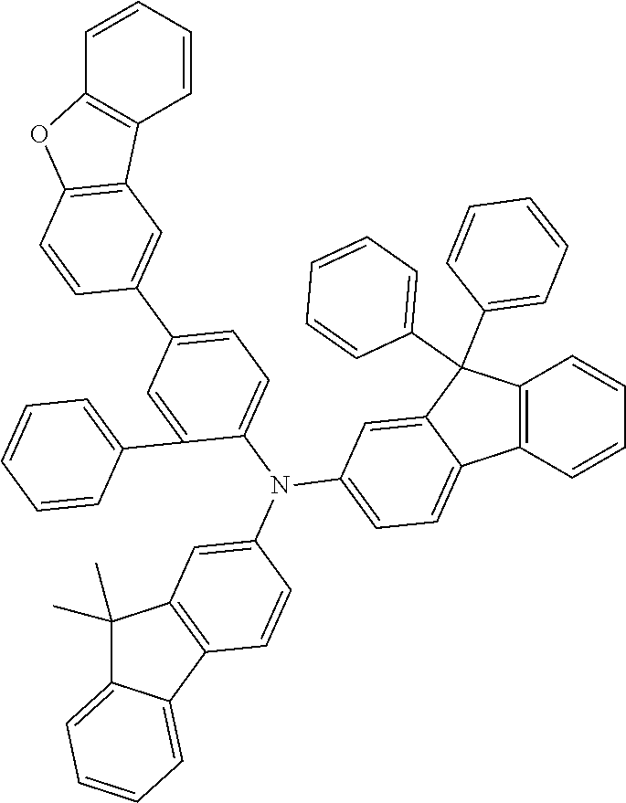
C12=C(C=CC=C1)C1=CC=C(N(C3=CC=C(C4=CC5=C(OC6=C5C=CC=C6)C=C4)C=C3C3=CC=CC=C3)C3=CC4=C(C=C3)C3=CC=CC=C3C4(C)C)C=C1C2(C1=CC=CC=C1)C1=CC=CC=C1
